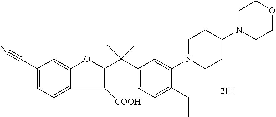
C1(C#N)=CC=C2C(=C1)OC(C(C1=CC=C(CC)C(N3CCC(N4CCOCC4)CC3)=C1)(C)C)=C2[COOH]
